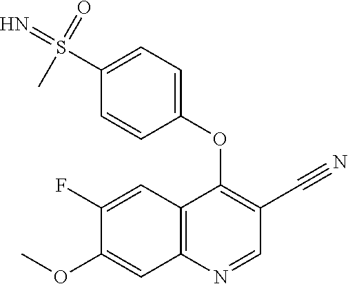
C12=C(N=CC(C#N)=C1OC1=CC=C(S(=N)(=O)C)C=C1)C=C(OC)C(F)=C2
